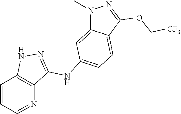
C1=CC=NC2=C1NN=C2NC1=CC=C2C(=C1)N(C)N=C2OC[CF3]
